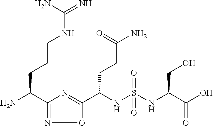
C1(C(N)CCCNC(=N)N)=NOC(C(NS(=O)(NC(C(O)=O)CO)=O)CCC(N)=O)=N1
